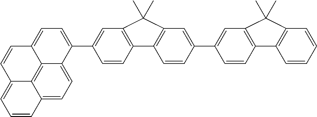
C1=CC2=CC=C3C4=C2C(=C1)C=CC4=CC=C3C1=CC2=C(C=C1)C1=C(C=C(C3=CC4=C(C=C3)C3=C(C=CC=C3)C4(C)C)C=C1)C2(C)C
